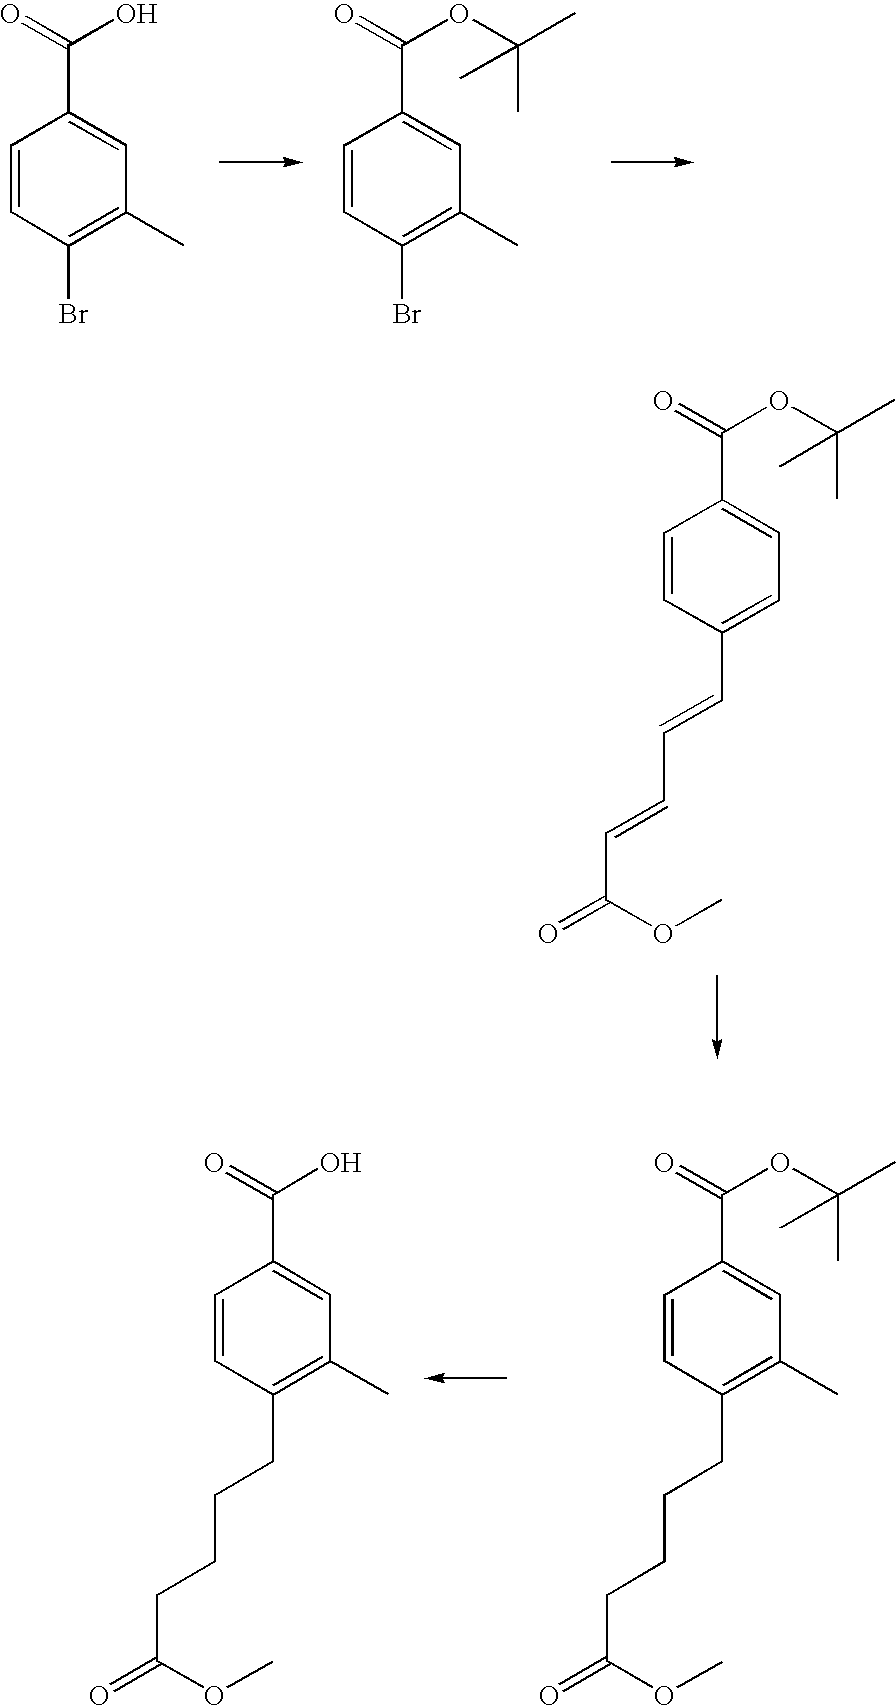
C1=CC(Br)=C(C)C=C1C(=O)O.C1=CC(Br)=C(C)C=C1C(=O)OC(C)(C)C.C1=CC(CCCCC(=O)OC)=C(C)C=C1C(=O)OC(C)(C)C.C1=CC(CCCCC(=O)OC)=C(C)C=C1C(=O)O.C1=CC(C=CC=CC(=O)OC)=CC=C1C(=O)OC(C)(C)C
